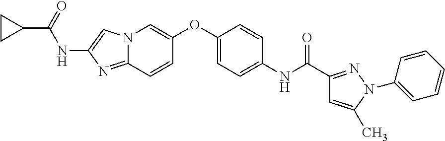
C1(OC2=CN3C(=NC(NC(C4CC4)=O)=C3)C=C2)=CC=C(NC(=O)C2=NN(C3=CC=CC=C3)C(C)=C2)C=C1
